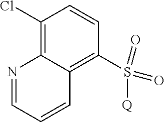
C1(Cl)=C2C(=C(S(=O)(=O)[Q])C=C1)C=CC=N2
